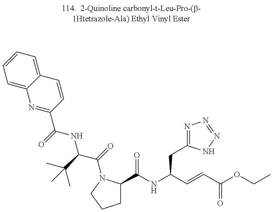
N1=C(C(=O)NC(C(=O)N2C(C(NC(C=CC(=O)OCC)CC3=NN=NN3)=O)CCC2)C(C)(C)C)C=CC2=CC=CC=C12
